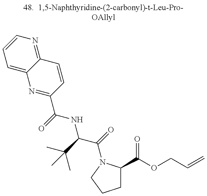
C1=C2C(=NC=C1)C=CC(C(=O)NC(C(=O)N1C(C(=O)OCC=C)CCC1)C(C)(C)C)=N2
